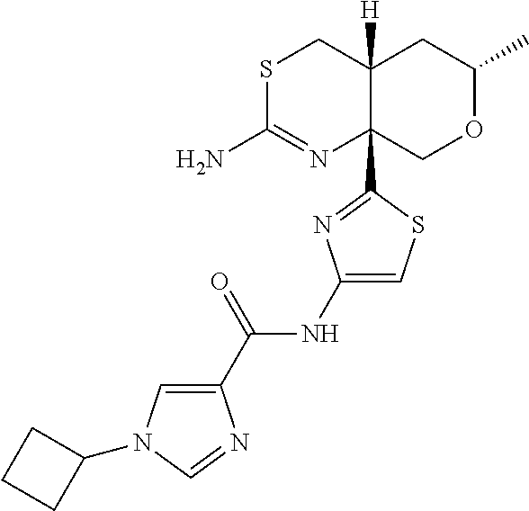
S1C(N)=NC2(C3=NC(NC(C4=CN(C5CCC5)C=N4)=O)=CS3)C([H])(C1)CC(C)OC2
